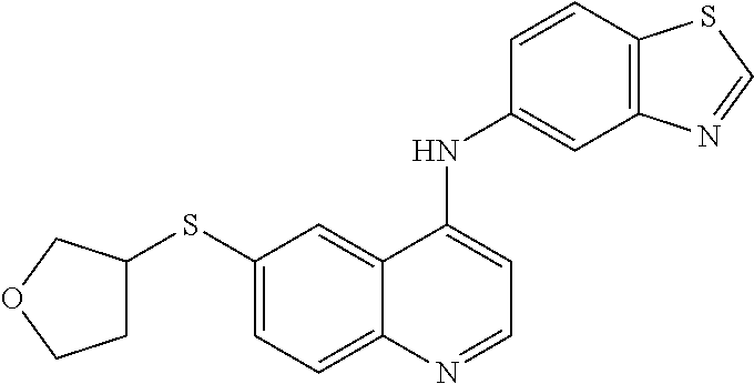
S(C1=CC=C2C(=C1)C(NC1=CC3=C(C=C1)SC=N3)=CC=N2)C1CCOC1
